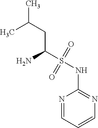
CC(C)CC(N)S(=O)(=O)NC1=NC=CC=N1
